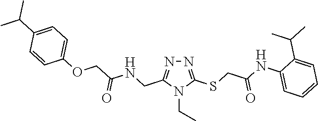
N1=C(SCC(NC2=CC=CC=C2C(C)C)=O)N(CC)C(CNC(COC2=CC=C(C(C)C)C=C2)=O)=N1
